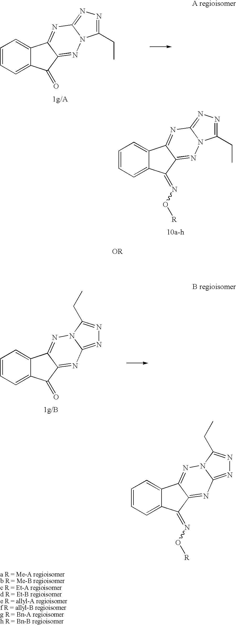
C1=CC=C2C(=C1)C1=NC3=NN=C(CC)N3N=C1C2=O.C1=CC=C2C(=C1)C1=NN3C(=NN=C3CC)N=C1C2=NO[R].C1=CC=C2C(=C1)C1=NC3=NN=C(CC)N3N=C1C2=NO[R].C1=CC=C2C(=C1)C1=NN3C(=NN=C3CC)N=C1C2=O
